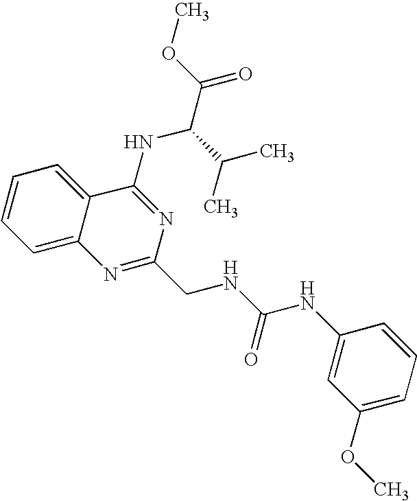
C12=CC=CC=C1C(NC(C(=O)OC)C(C)C)=NC(CNC(NC1=CC(OC)=CC=C1)=O)=N2
